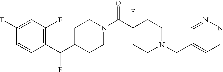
C1(F)=CC(F)=C(C(C2CCN(C(C3(F)CCN(CC4=CC=NN=C4)CC3)=O)CC2)F)C=C1
